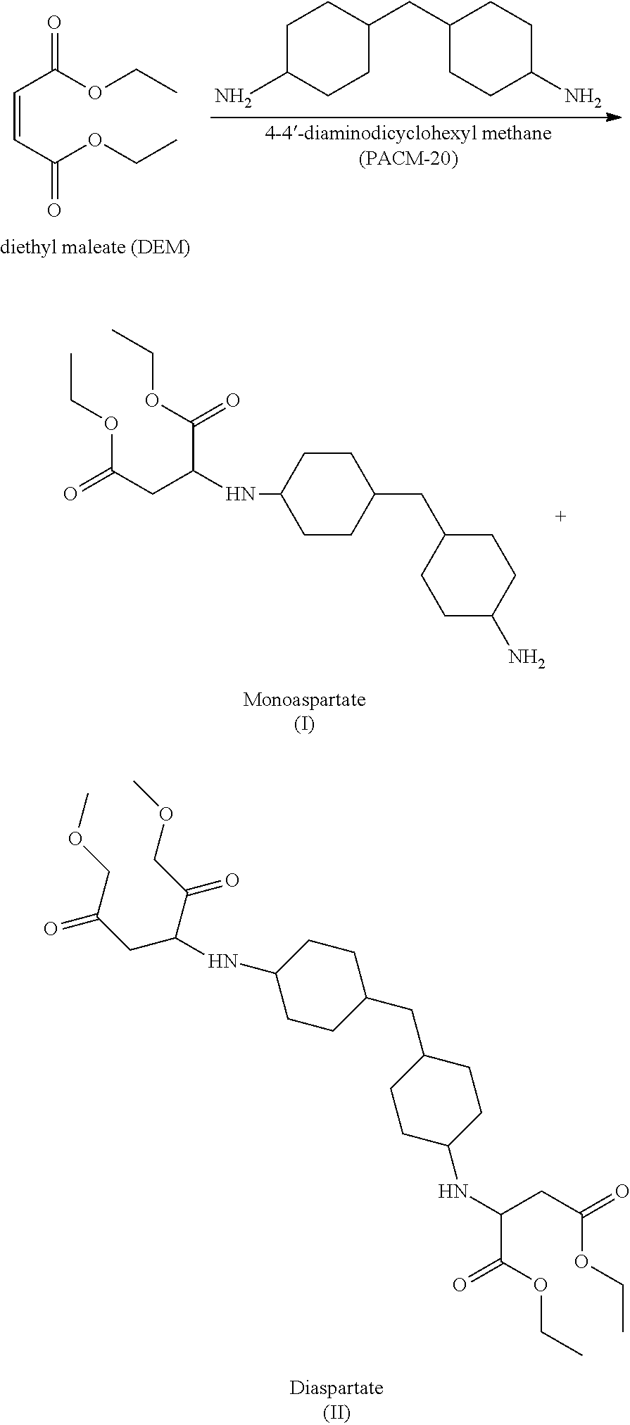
C(=CC(OCC)=O)C(OCC)=O.C1C(N)CCC(CC2CCC(N)CC2)C1.C(NC1CCC(CC2CCC(N)CC2)CC1)(C(OCC)=O)CC(OCC)=O.C(NC1CCC(CC2CCC(NC(C(COC)=O)CC(COC)=O)CC2)CC1)(C(OCC)=O)CC(OCC)=O
